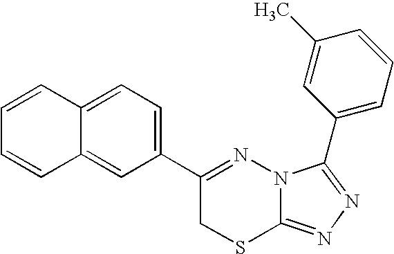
C12=CC=C(C3=NN4C(=NN=C4C4=CC=CC(C)=C4)SC3)C=C1C=CC=C2
